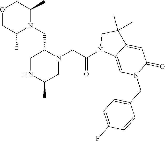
O1CC(C)N(CC2N(CC(N3C4=CN(CC5=CC=C(F)C=C5)C(=O)C=C4C(C)(C)C3)=O)CC(C)NC2)C(C)C1
